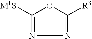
[M1S]C1=NN=C([R3])O1
